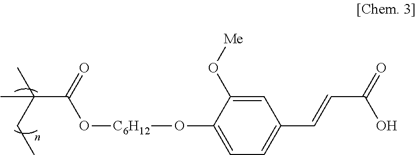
C1=C(O[Me])C(O[C6H12]OC(C(CC)(C)C)=O)=CC=C1C=CC(=O)O
